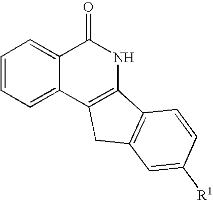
C1=CC=C2C(=C1)C(=O)NC1=C2CC2=C1C=CC([R1])=C2
